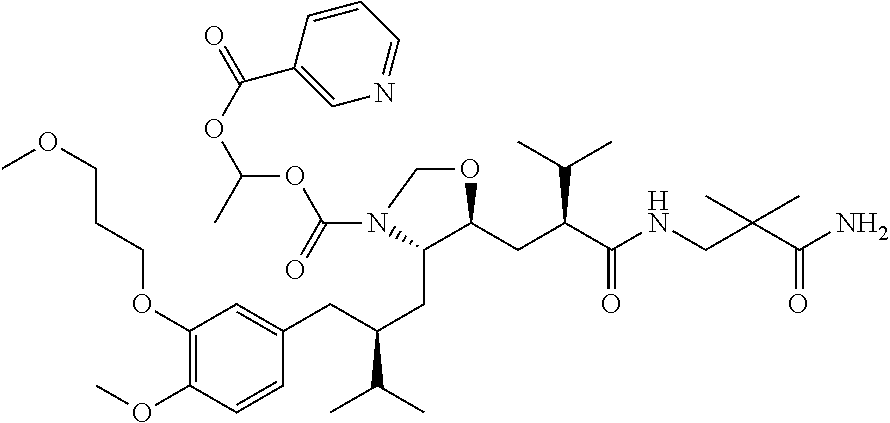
C1(OCCCOC)=C(OC)C=CC(CC(CC2C(CC(C(NCC(C(N)=O)(C)C)=O)C(C)C)OCN2C(=O)OC(OC(=O)C2=CN=CC=C2)C)C(C)C)=C1
